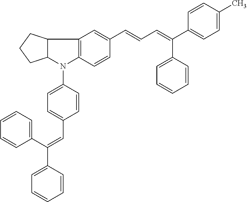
C12=C(C=CC(C=CC=C(C3=CC=CC=C3)C3=CC=C(C)C=C3)=C1)N(C1=CC=C(C=C(C3=CC=CC=C3)C3=CC=CC=C3)C=C1)C1C2CCC1
